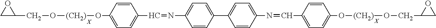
C1C(CO[(CH2)]OC2=CC=C(C=NC3=CC=C(C4=CC=C(N=CC5=CC=C(O[(CH2)]OCC6CO6)C=C5)C=C4)C=C3)C=C2)O1.[X].[X]
